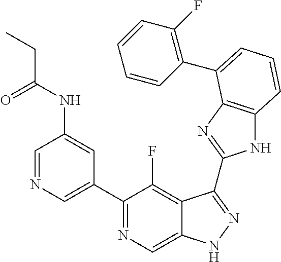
C1=NC=C(C2=NC=C3C(=C2F)C(C2=NC4=C(N2)C=CC=C4C2=C(F)C=CC=C2)=NN3)C=C1NC(CC)=O
